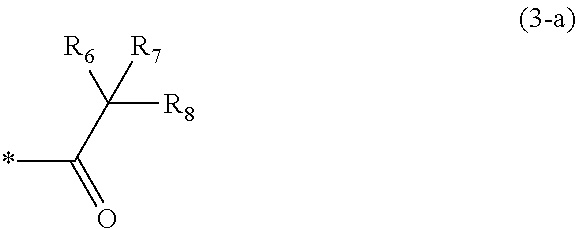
*C(=O)C([R8])([R6])[R7]
